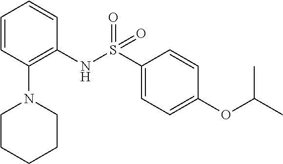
S(=O)(NC1=C(N2CCCCC2)C=CC=C1)(C1=CC=C(OC(C)C)C=C1)=O
